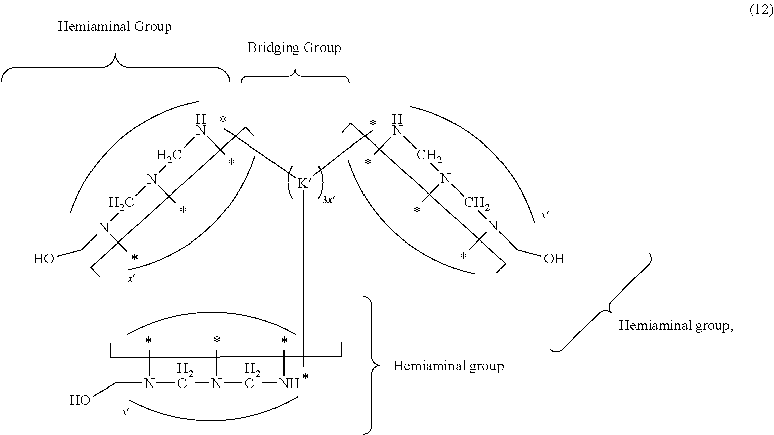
[K](C)(CC)CC.CNCN(CN(CO)C)C.CNCN(CN(CO)C)C.N(C)CN(CN(CO)C)C
